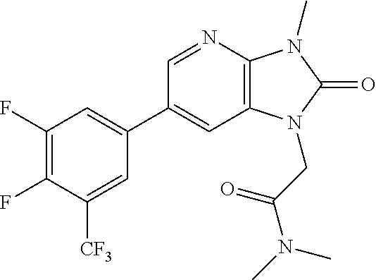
C1(C2=CC(F)=C(F)C([CF3])=C2)=CC2=C(N=C1)N(C)C(=O)N2CC(N(C)C)=O
